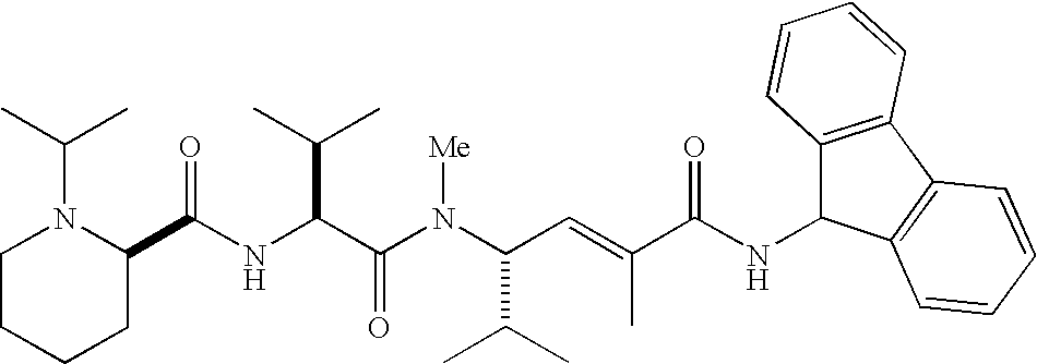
N(C(C(N(C(C(C)C)C=C(C)C(NC1C2=C(C3=C1C=CC=C3)C=CC=C2)=O)[Me])=O)C(C)C)C(C1N(C(C)C)CCCC1)=O
